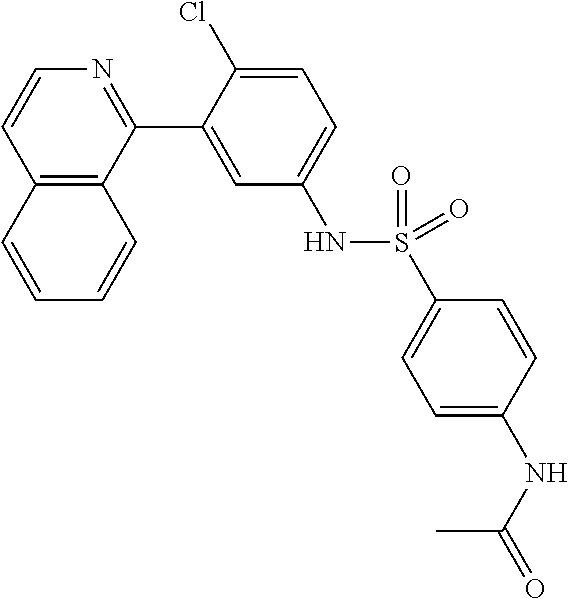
C12=C(C(C3=CC(NS(=O)(=O)C4=CC=C(NC(=O)C)C=C4)=CC=C3Cl)=NC=C1)C=CC=C2
